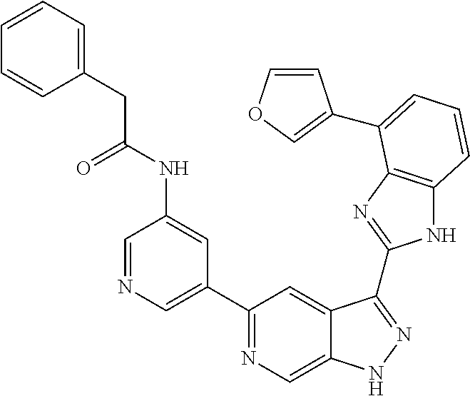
C1=NC=C(C2=NC=C3C(=C2)C(C2=NC4=C(N2)C=CC=C4C2=COC=C2)=NN3)C=C1NC(CC1=CC=CC=C1)=O
